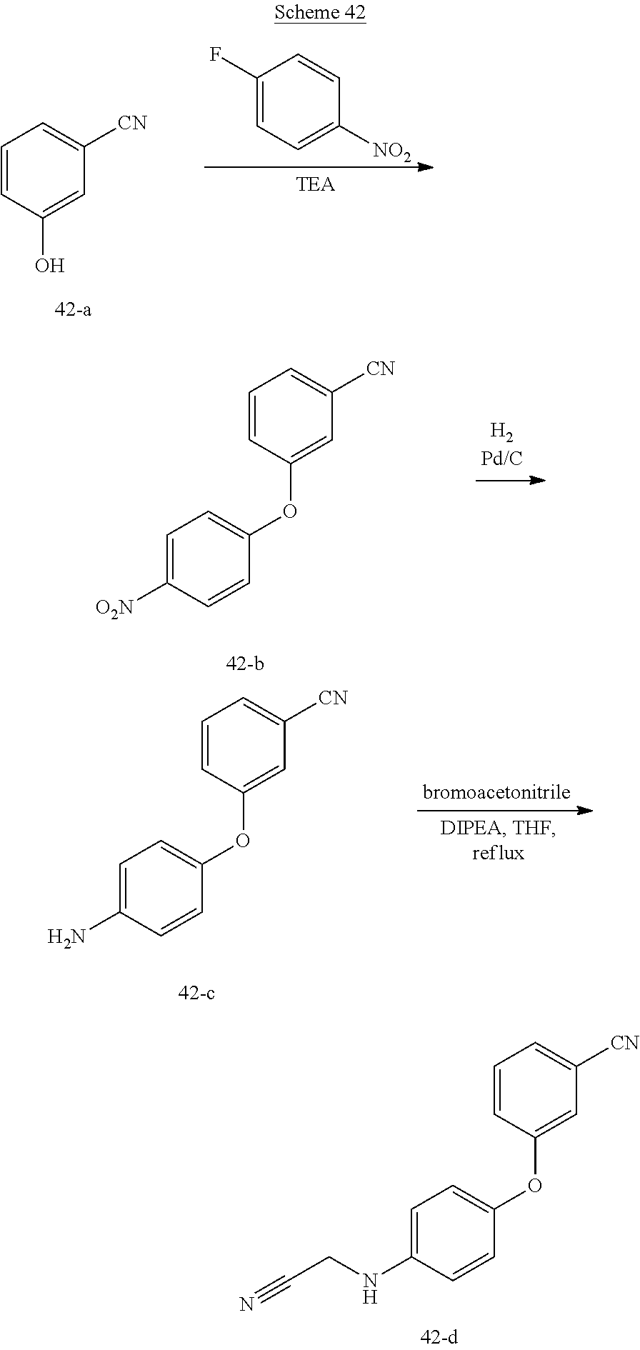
C1=C(NCC#N)C=CC(OC2=CC([CN])=CC=C2)=C1.C1=CC(O)=CC([CN])=C1.C1(F)=CC=C([NO2])C=C1.C1=C([O2N])C=CC(OC2=CC([CN])=CC=C2)=C1.C1=C(N)C=CC(OC2=CC([CN])=CC=C2)=C1
